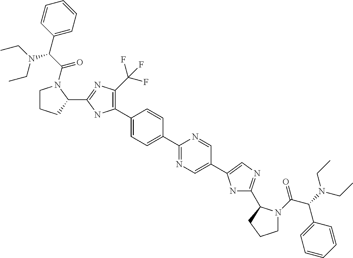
C1CCC(C2=NC(C(F)(F)F)=C(C3=CC=C(C4=NC=C(C5=CN=C(C6N(C(C(N(CC)CC)C7=CC=CC=C7)=O)CCC6)N5)C=N4)C=C3)N2)N1C(C(N(CC)CC)C1=CC=CC=C1)=O
